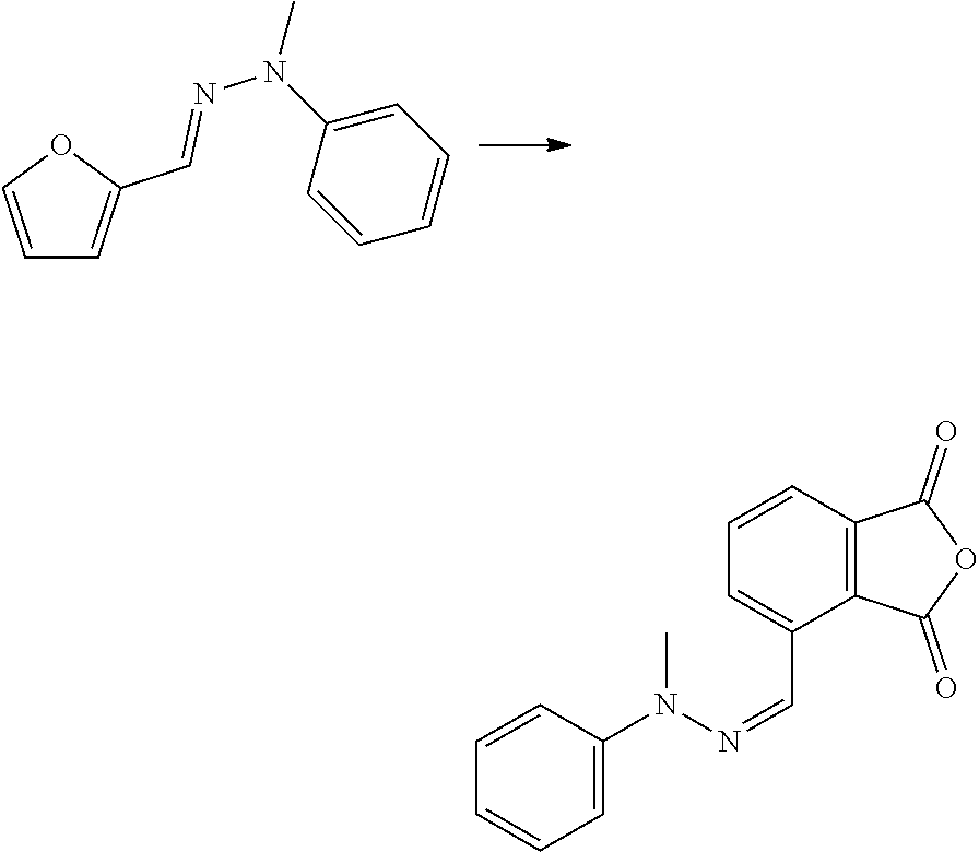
C1=COC(C=NN(C2=CC=CC=C2)C)=C1.C1=CC=CC=C1N(C)N=CC1=CC=CC2=C1C(=O)OC2=O
